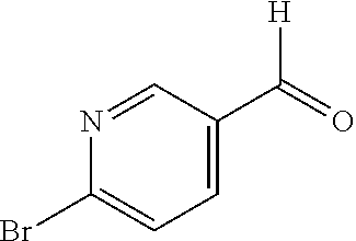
BrC1=CC=C(C(=O)[H])C=N1
